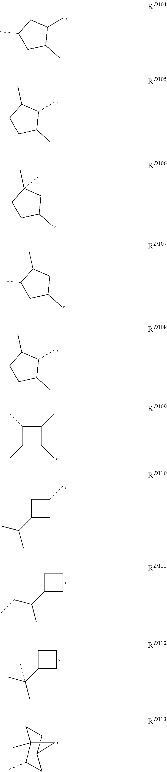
C1(C)CC(C)CC1C.C1(C)C(C)CCC1C.C1C(C)(C)CCC1C.C1C(C)C(C)CC1C.C1(C)C(C)CCC1C.C1(C)C(C)C(C)C1C.C1C(C(C)C)CC1C.C1C(C(CC)C)CC1.C1C(C(C)(C)C)CC1.C1CC2(C)C(C)CC1C2
